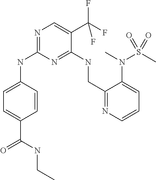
C1=CC(NC2=NC=C(C(F)(F)F)C(NCC3=NC=CC=C3N(S(C)(=O)=O)C)=N2)=CC=C1C(=O)NCC
